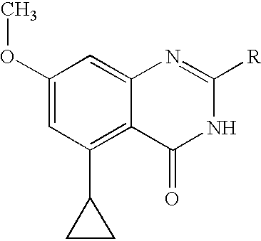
C1(OC)=CC(C2CC2)=C2C(=C1)N=C([R])NC2=O
